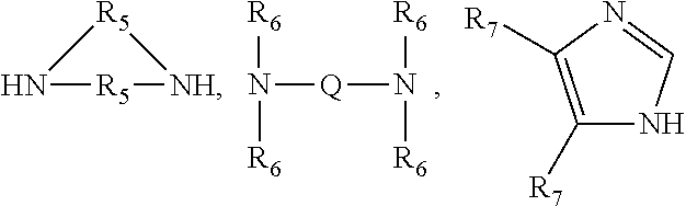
N1[R5][NH][R5]1.N([Q]N([R6])[R6])([R6])[R6].C1([R7])=C([R7])N=CN1
